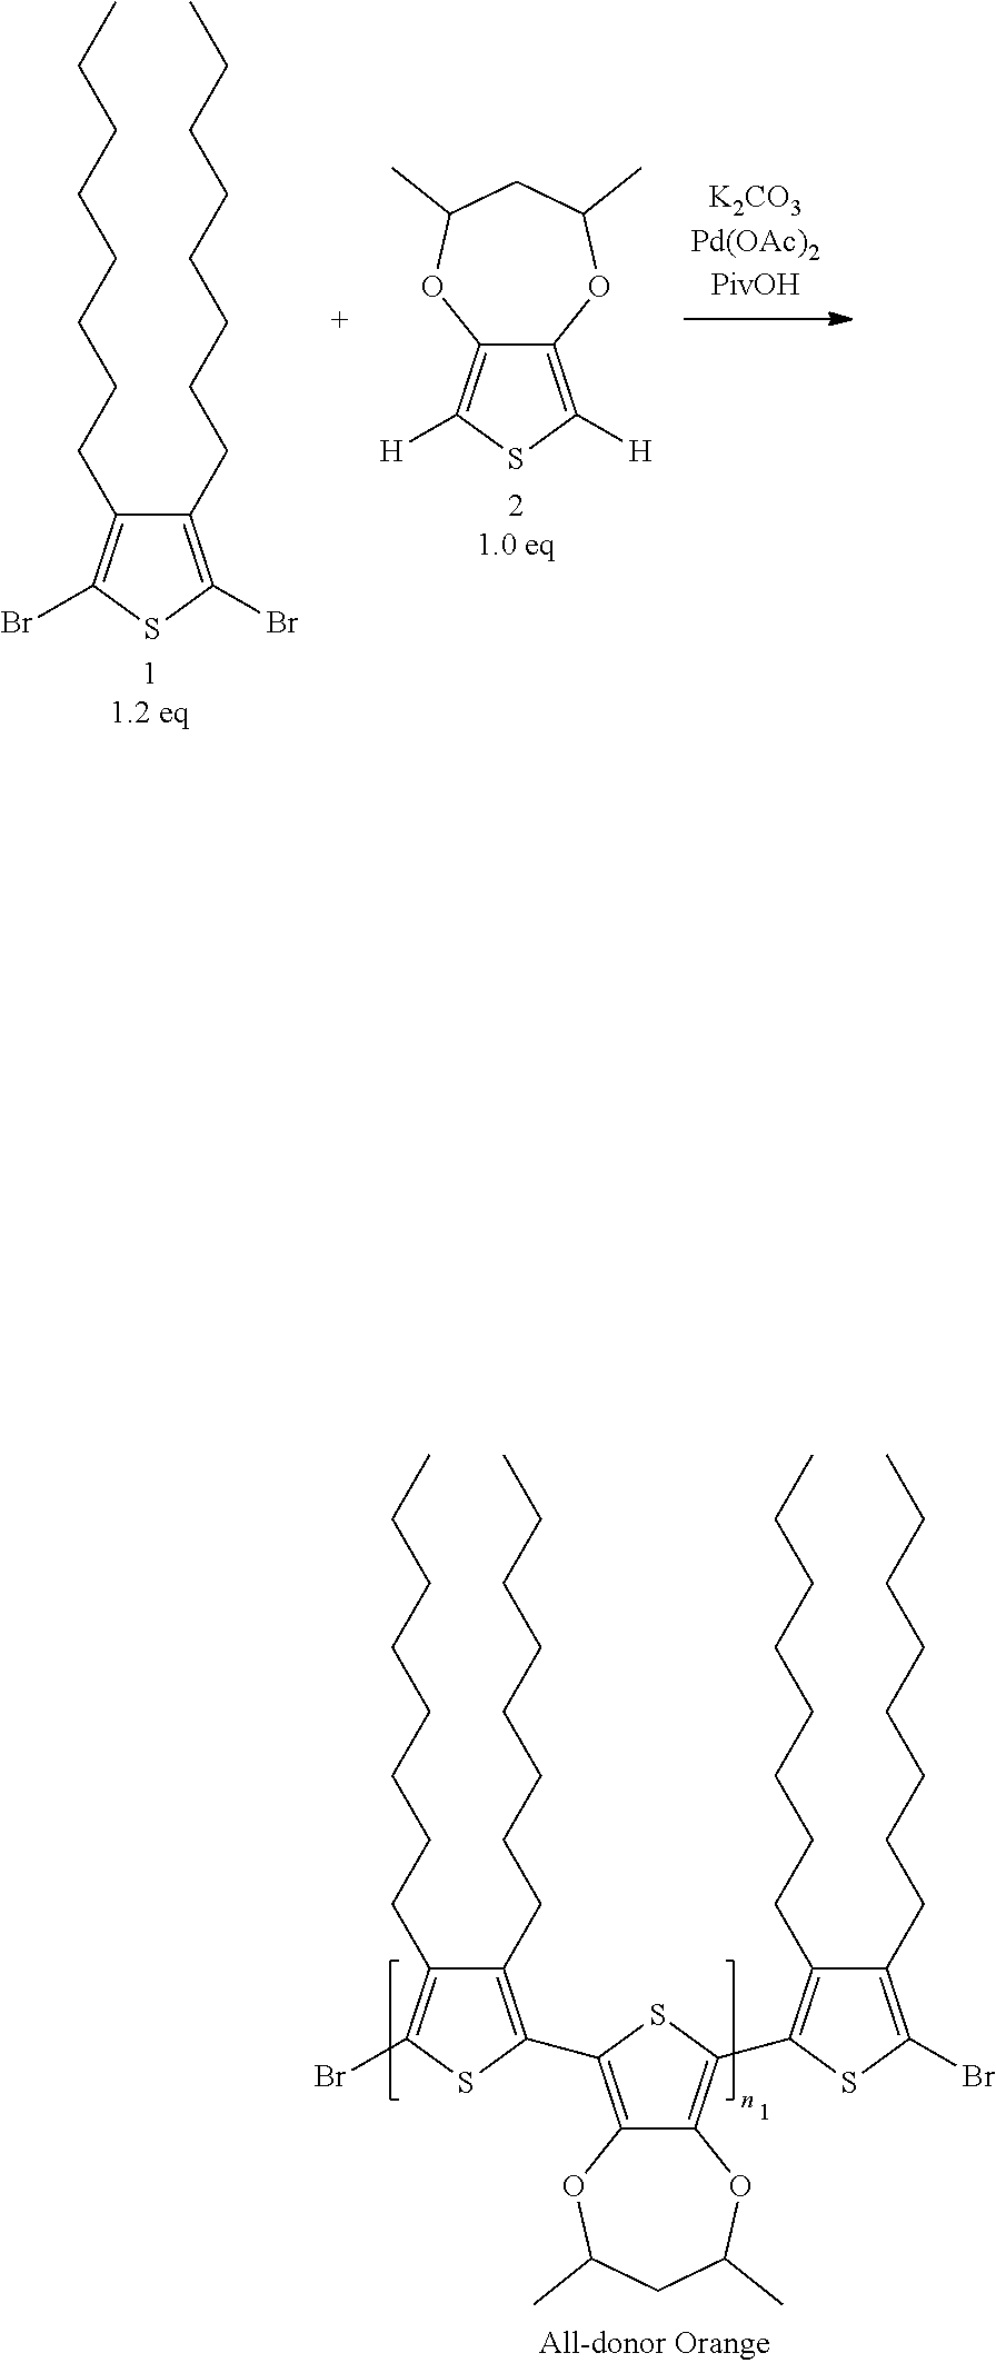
C1(Br)=C(CCCCCCCC)C(CCCCCCCC)=C(Br)S1.C1([H])=C2C(=C([H])S1)OC(C)CC(C)O2.[11.2 eq].[21.0 eq].C1(C2=C3C(=C(C4=C(CCCCCCCC)C(CCCCCCCC)=C(Br)S4)S2)OC(C)CC(C)O3)=C(CCCCCCCC)C(CCCCCCCC)=C(Br)S1
